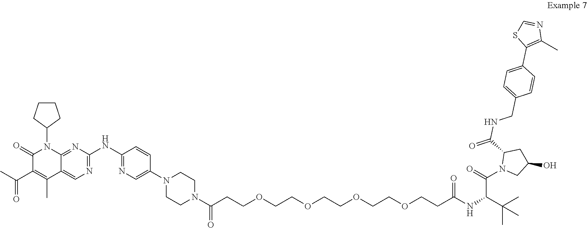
N1(C2=CN=C(NC3=NC=C4C(=N3)N(C3CCCC3)C(=O)C(C(=O)C)=C4C)C=C2)CCN(C(=O)CCOCCOCCOCCOCCC(NC(C(N2CC(O)CC2C(NCC2=CC=C(C3=C(C)N=CS3)C=C2)=O)=O)C(C)(C)C)=O)CC1
